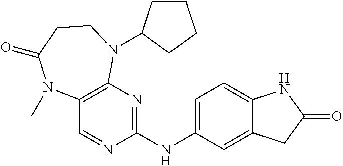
C1(NC2=NC3=C(C=N2)N(C)C(=O)CCN3C2CCCC2)=CC=C2C(=C1)CC(=O)N2
